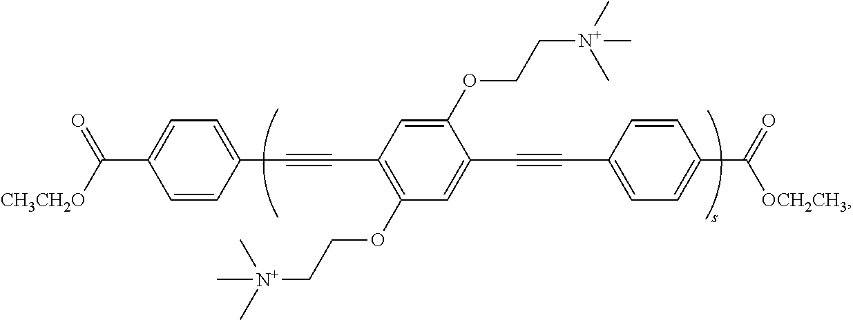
C1=CC(C([CH3CH2O])=O)=CC=C1C#CC1=C(OCC[N+](C)(C)C)C=C(C#CC2=CC=C(C(=O)[OCH2CH3])C=C2)C(OCC[N+](C)(C)C)=C1
